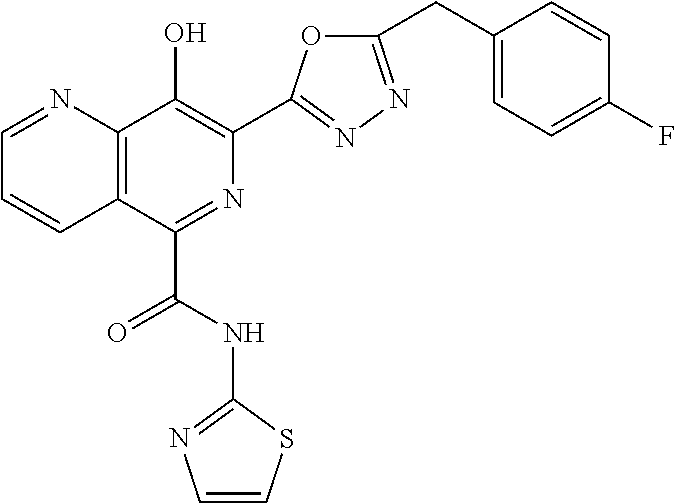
C1=NC2=C(C=C1)C(C(NC1=NC=CS1)=O)=NC(C1=NN=C(CC3=CC=C(F)C=C3)O1)=C2O
